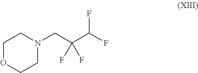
O1CCN(CC(C(F)F)(F)F)CC1
